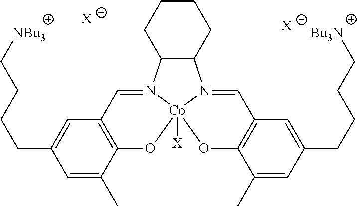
C1=C(CCCC[NBu3])C=C(C)C2=C1C=N1C3C(N4=CC5=C(C(C)=CC(CCCC[Bu3N])=C5)O[Co]14([X])O2)CCCC3.[X].[X]
